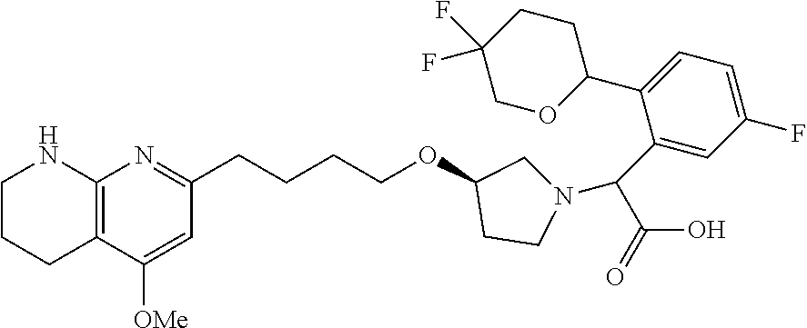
C1CCC2=C(N1)N=C(CCCCOC1CN(C(C3=CC(F)=CC=C3C3CCC(F)(F)CO3)C(O)=O)CC1)C=C2[OMe]
